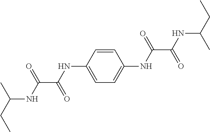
C1=CC(NC(C(NC(CC)C)=O)=O)=CC=C1NC(C(NC(CC)C)=O)=O
